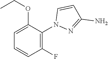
NC1=NN(C2=C(F)C=CC=C2OCC)C=C1
